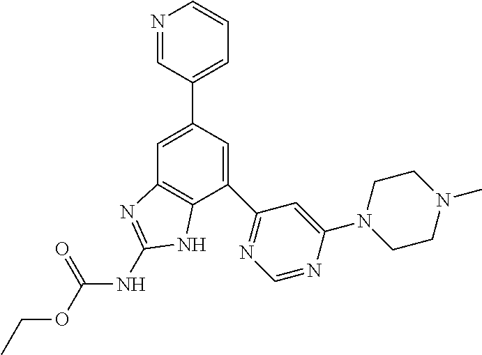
C1=C(C2=CC=CN=C2)C=C(C2=NC=NC(N3CCN(C)CC3)=C2)C2=C1N=C(NC(OCC)=O)N2
